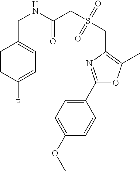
C1=CC(F)=CC=C1CNC(=O)CS(CC1=C(C)OC(C2=CC=C(OC)C=C2)=N1)(=O)=O
